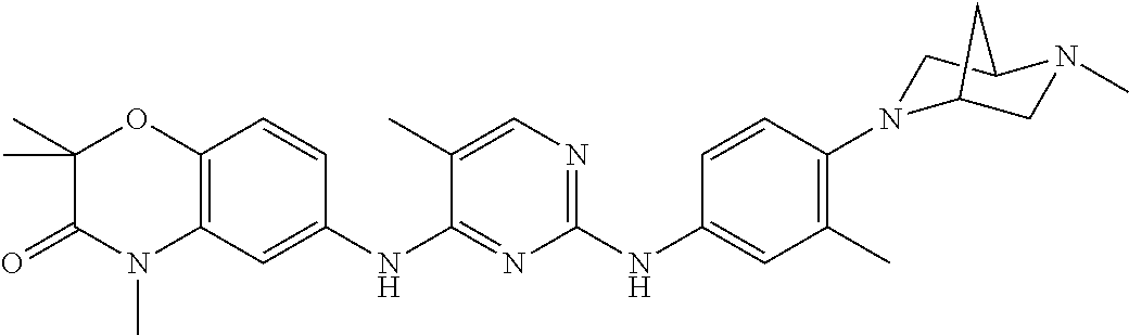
C1(NC2=CC(C)=C(N3CC4N(C)CC3C4)C=C2)=NC=C(C)C(NC2=CC3=C(C=C2)OC(C)(C)C(=O)N3C)=N1
